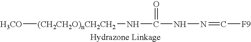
[H3CO][(CH2CH2O)nCH2CH2]NC(=O)NN=C[F9]
